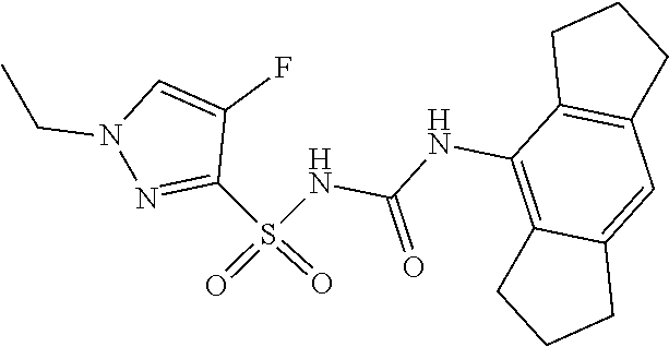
C(NC1=C2C(=CC3=C1CCC3)CCC2)(=O)NS(C1=NN(CC)C=C1F)(=O)=O
